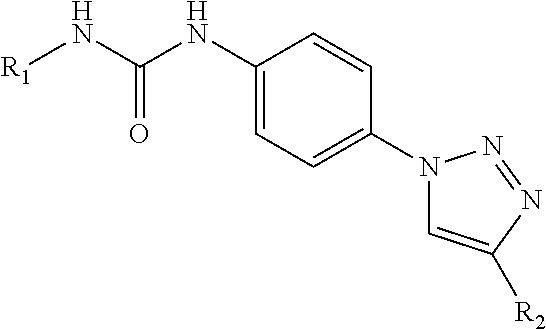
C1(NC(N[R1])=O)=CC=C(N2C=C([R2])N=N2)C=C1
